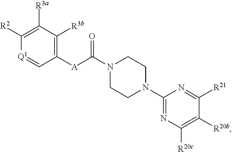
N1(C([A]C2=C([R3b])C([R3a])=C([R2])[Q1]=C2)=O)CCN(C2=NC([R20c])=C([R20b])C([R21])=N2)CC1
